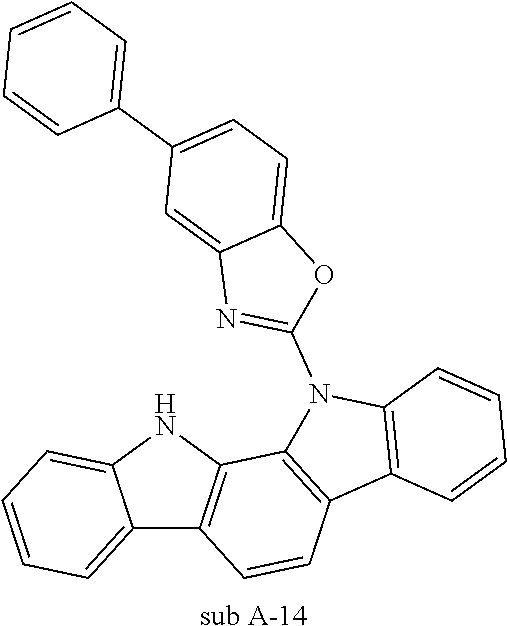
C12=CC=CC=C1NC1=C2C=CC2=C1N(C1=NC3=CC(C4=CC=CC=C4)=CC=C3O1)C1=C2C=CC=C1.[sub A-14]
